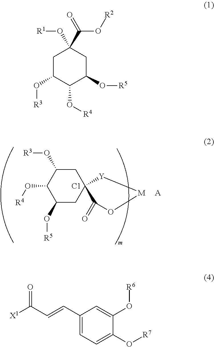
C1(O[R5])CC2(CC(O[R3])C1O[R4])[Y][M]OC2=O.[C1].[A].C1C(O[R3])C(O[R4])C(O[R5])CC1(O[R1])C(O[R2])=O.C1(C=CC([X1])=O)=CC=C(O[R7])C(O[R6])=C1
